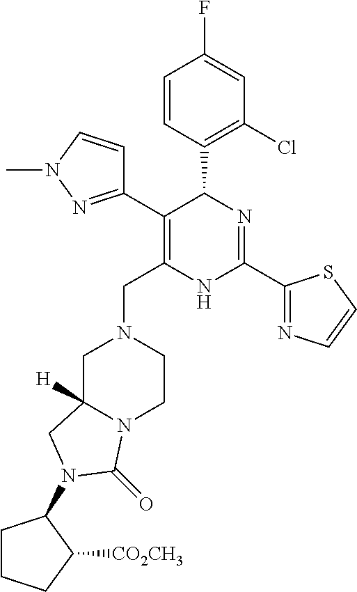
C1=CC(C2C(C3=NN(C)C=C3)=C(CN3CC4([H])N(CC3)C(=O)N(C3CCCC3[CO2CH3])C4)NC(C3=NC=CS3)=N2)=C(Cl)C=C1F
